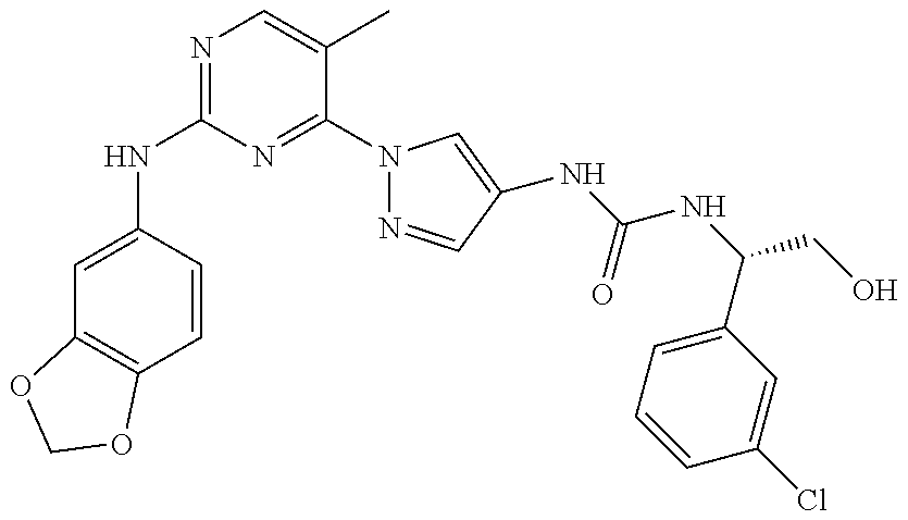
C1(NC2=NC=C(C)C(N3N=CC(NC(NC(C4=CC=CC(Cl)=C4)CO)=O)=C3)=N2)=CC2=C(C=C1)OCO2
